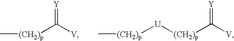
C[(CH2)p]C([V])=[Y].[(CH2)p](C([V])=[Y])[U][(CH2)p]C
